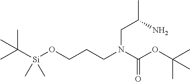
C(N(C(=O)OC(C)(C)C)CCCO[Si](C(C)(C)C)(C)C)C(C)N
